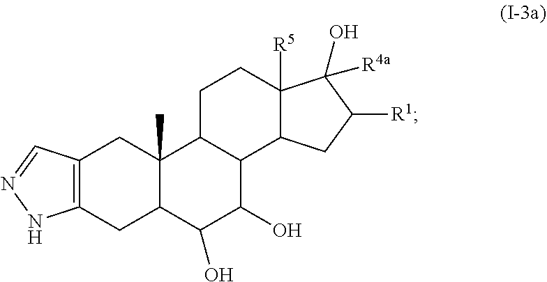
C12=C(CC3C(C)(C1)C1C(C(O)C3O)C3C([R5])(CC1)C(O)([R4a])C([R1])C3)NN=C2
